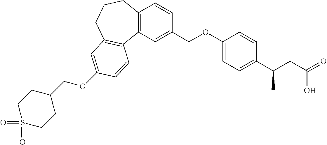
O(C1=CC2=C(C3=C(C=CC(COC4=CC=C(C(CC(=O)O)C)C=C4)=C3)CCC2)C=C1)CC1CCS(=O)(=O)CC1
